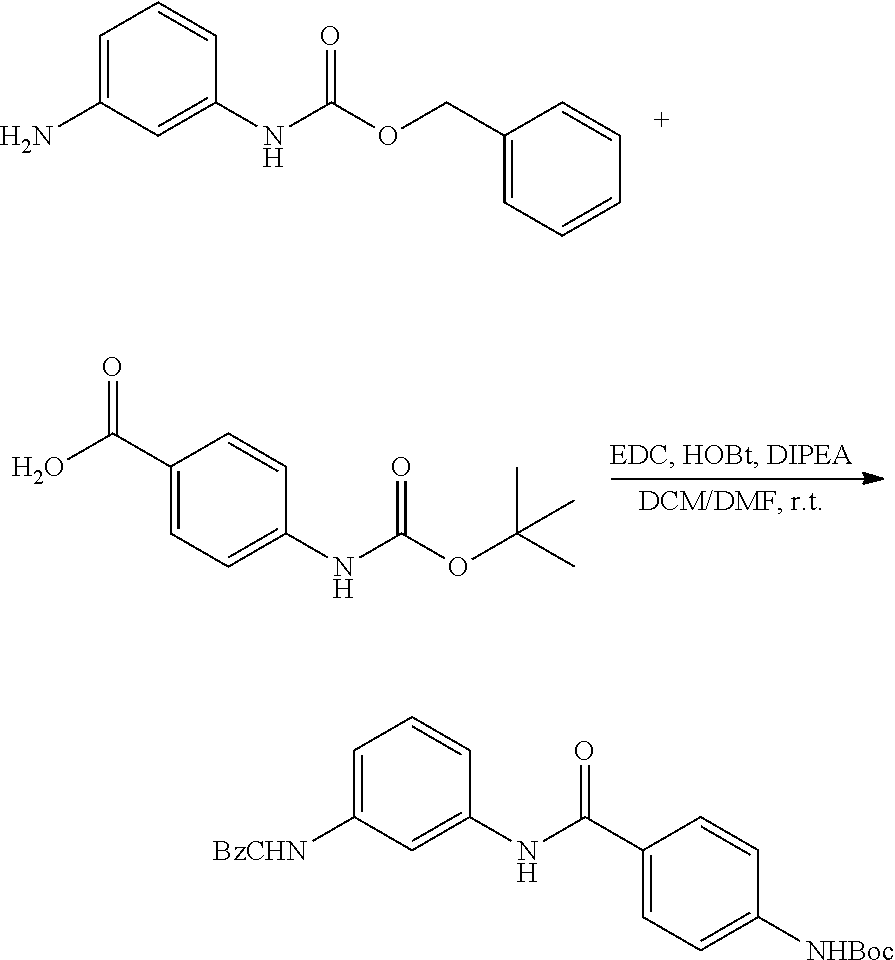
C1=C(N)C=C(NC(OCC2=CC=CC=C2)=O)C=C1.C1(C(O)=O)=CC=C(NC(OC(C)(C)C)=O)C=C1.C1=C([BzCHN])C=C(NC(C2=CC=C([NHBoc])C=C2)=O)C=C1
